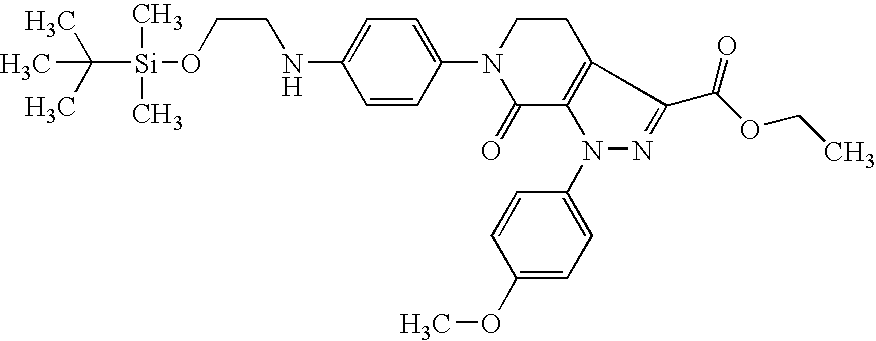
C1(OC)=CC=C(N2C3=C(CCN(C4=CC=C(NCCO[Si](C)(C)C(C)(C)C)C=C4)C3=O)C(C(OCC)=O)=N2)C=C1
